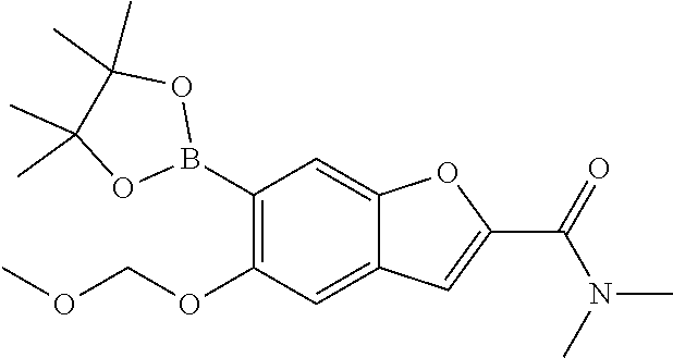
CC1(C)C(C)(C)OB(C2=C(OCOC)C=C3C(=C2)OC(C(=O)N(C)C)=C3)O1
